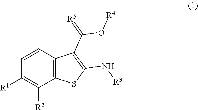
C1=CC2=C(C([R2])=C1[R1])SC(N[R3])=C2C(O[R4])=[R5]
